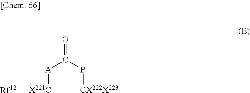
[A]1C(=O)B[CX222X223][X221C]1[Rf12]
